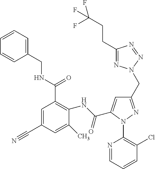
C1=CC=C(CNC(C2=C(NC(=O)C3=CC(CN4N=C(CCC(F)(F)F)N=N4)=NN3C3=C(Cl)C=CC=N3)C(C)=CC(C#N)=C2)=O)C=C1
